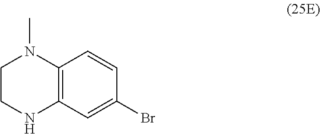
C12=C(C=C(Br)C=C1)NCCN2C
